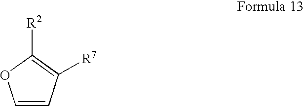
C1=CC([R7])=C([R2])O1
